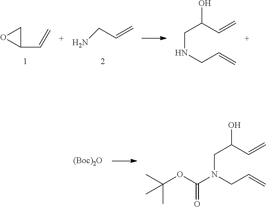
C1(C=C)CO1.C(C=C)N.C(NCC=C)C(C=C)O.[(Boc)2O].C(N(CC=C)C(=O)OC(C)(C)C)C(C=C)O
